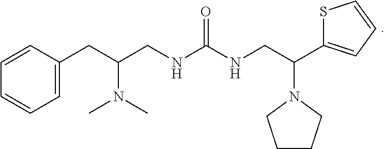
C1=C(CC(CNC(NCC(C2=CC=CS2)N2CCCC2)=O)N(C)C)C=CC=C1
